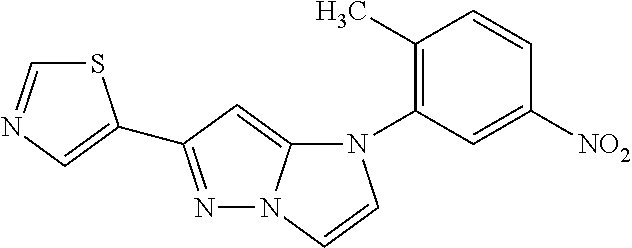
N1=C(C2=CN=CS2)C=C2N1C=CN2C1=C(C)C=CC([NO2])=C1
